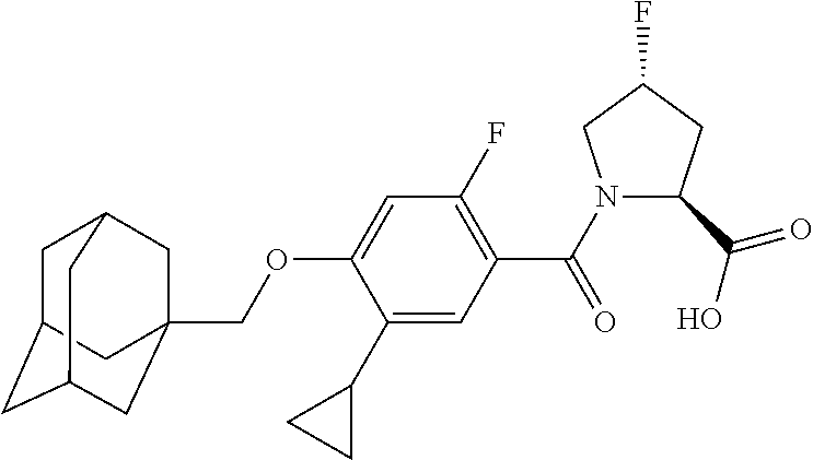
C1C2CC3CC(COC4=CC(F)=C(C(N5C(C(O)=O)CC(F)C5)=O)C=C4C4CC4)(CC1C3)C2
